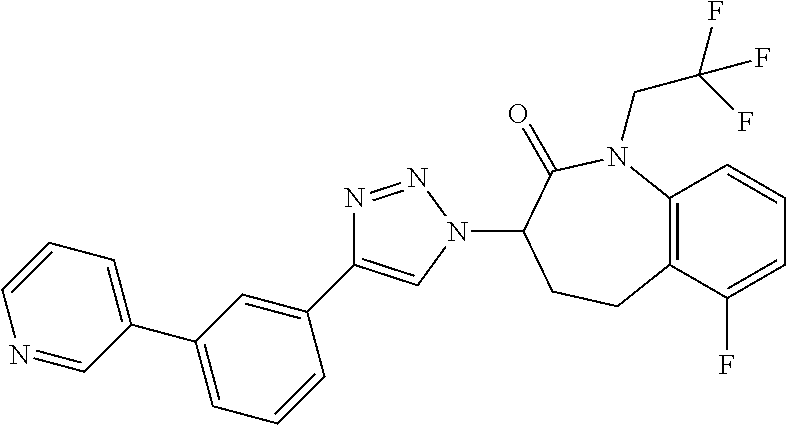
C12=C(C(F)=CC=C1)CCC(N1C=C(C3=CC(C4=CC=CN=C4)=CC=C3)N=N1)C(=O)N2CC(F)(F)F
